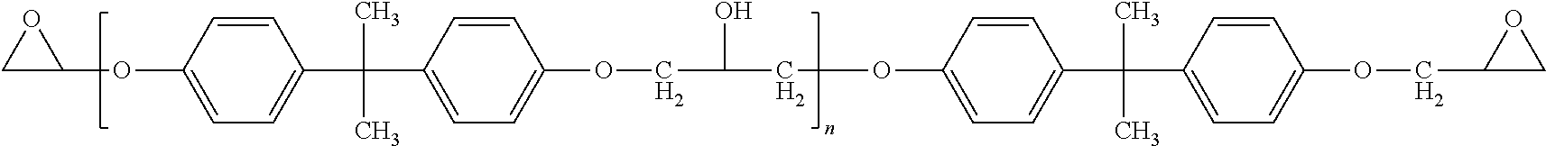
C1=CC(OC2OC2)=CC=C1C(C1=CC=C(OCC(O)COC2=CC=C(C(C)(C3=CC=C(OCC4CO4)C=C3)C)C=C2)C=C1)(C)C
